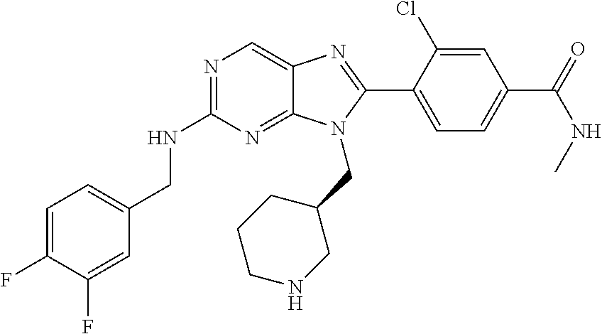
C1=C(F)C(F)=CC(CNC2=NC=C3C(=N2)N(CC2CCCNC2)C(C2=CC=C(C(=O)NC)C=C2Cl)=N3)=C1
